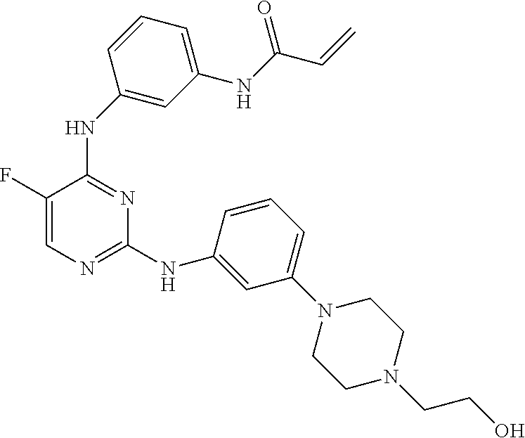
C1(NC2=CC(NC(C=C)=O)=CC=C2)=NC(NC2=CC(N3CCN(CCO)CC3)=CC=C2)=NC=C1F
